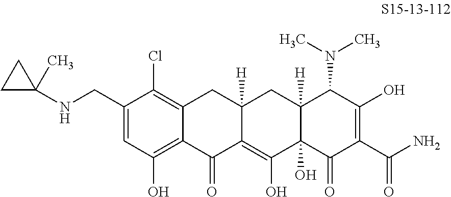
C1(CNC2(C)CC2)=CC(O)=C2C(=C1Cl)CC1([H])C(=C(O)C3(O)C([H])(C1)C(N(C)C)C(O)=C(C(N)=O)C3=O)C2=O
